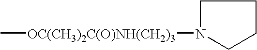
C[OC(CH3)2C(O)NH(CH2)3]N1CCCC1
